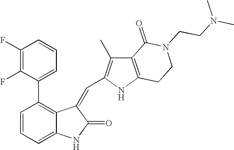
C1=CC=C2C(=C1C1=CC=CC(F)=C1F)C(=CC1=C(C)C3=C(N1)CCN(CCN(C)C)C3=O)C(=O)N2
